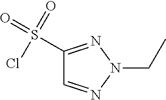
C1(S(=O)(=O)Cl)=NN(CC)N=C1
